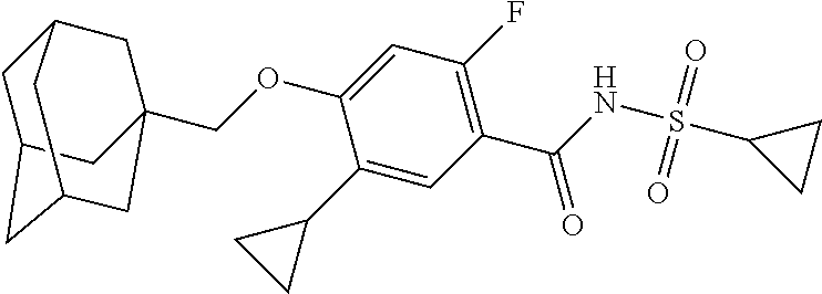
C(OC1=CC(F)=C(C(=O)NS(=O)(=O)C2CC2)C=C1C1CC1)C12CC3CC(CC(C1)C3)C2
